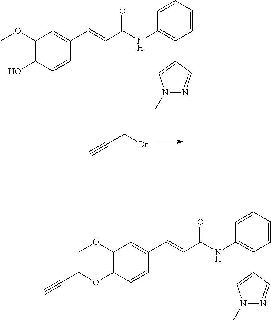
C#CCBr.C1=CC=CC(NC(C=CC2=CC(OC)=C(OCC#C)C=C2)=O)=C1C1=CN(C)N=C1.C1=CC=CC(NC(C=CC2=CC(OC)=C(O)C=C2)=O)=C1C1=CN(C)N=C1
